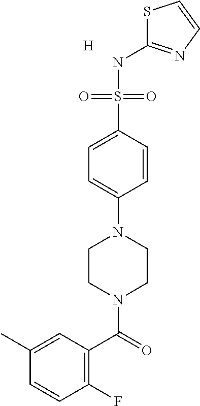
C1(F)=C(C(=O)N2CCN(C3=CC=C(S(NC4=NC=CS4)(=O)=O)C=C3)CC2)C=C(C)C=C1.[H]
